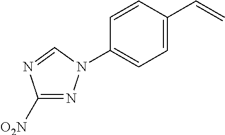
C1([O2N])=NN(C2=CC=C(C=C)C=C2)C=N1
